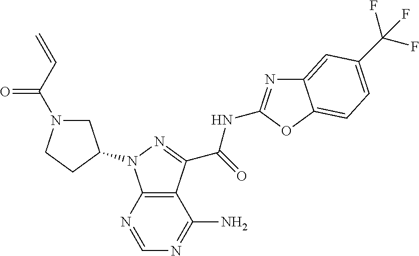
C12=C(N=CN=C1N)N(C1CN(C(C=C)=O)CC1)N=C2C(=O)NC1=NC2=CC(C(F)(F)F)=CC=C2O1
